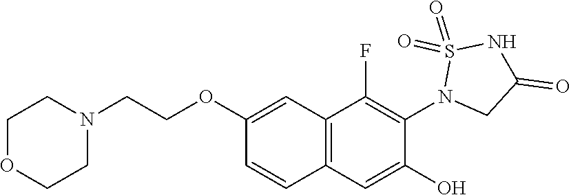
C1(OCCN2CCOCC2)=CC2=C(C=C1)C=C(O)C(N1CC(=O)NS1(=O)=O)=C2F
